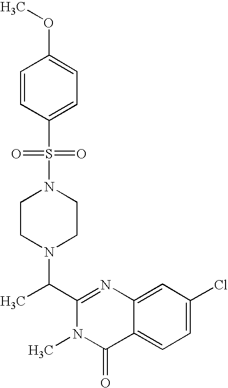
N1(S(=O)(C2=CC=C(OC)C=C2)=O)CCN(C(C2=NC3=CC(Cl)=CC=C3C(=O)N2C)C)CC1
